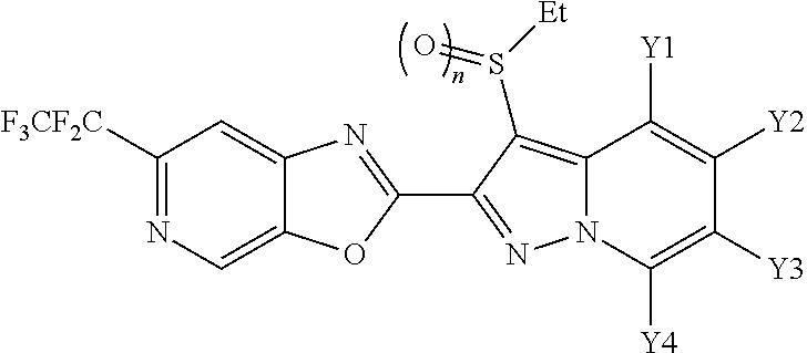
C12=CN=C([F3CF2C])C=C1N=C(C1=NN3C(=C1S([Et])=O)C([Y1])=C([Y2])C([Y3])=C3[Y4])O2
